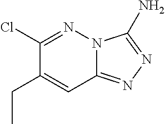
C12=NN=C(N)N1N=C(Cl)C(CC)=C2
